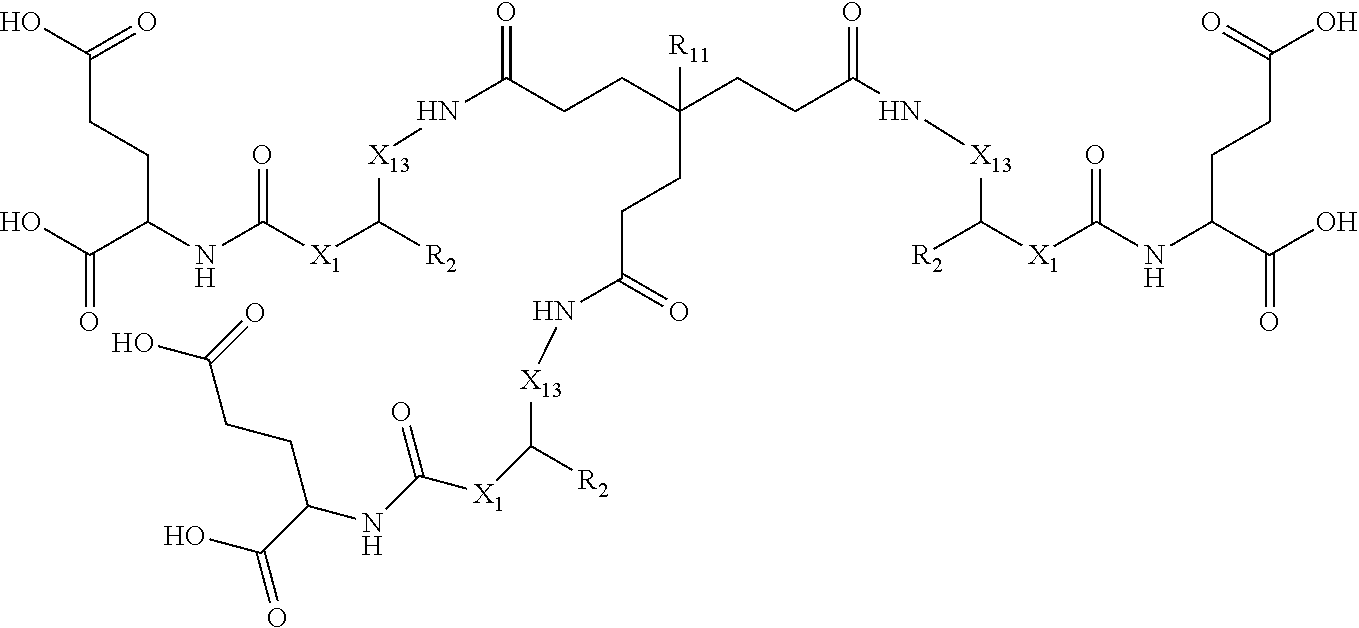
OC(C(NC([X1]C([R2])[X13]NC(CCC(CCC(=O)N[X13]C([X1]C(NC(C(O)=O)CCC(O)=O)=O)[R2])([R11])CCC(N[X13]C([R2])[X1]C(NC(C(=O)O)CCC(O)=O)=O)=O)=O)=O)CCC(O)=O)=O
